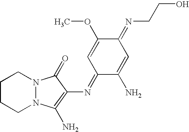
C1CCN2N(C1)C(=O)C(N=C1C(N)=CC(=NCCO)C(OC)=C1)=C2N
